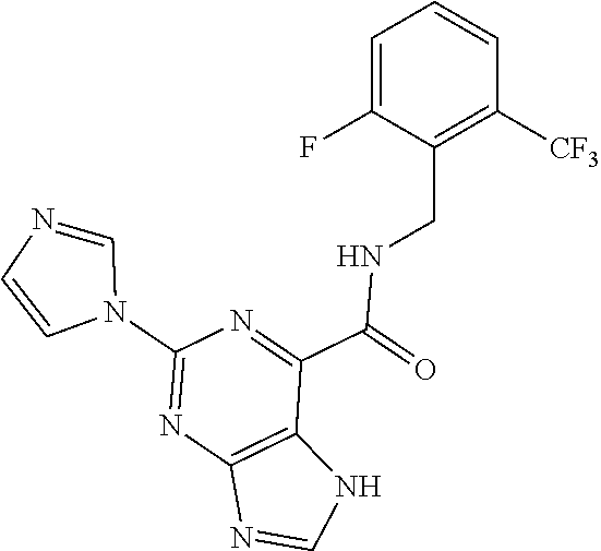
C1=C(F)C(CNC(C2=NC(N3C=NC=C3)=NC3=C2NC=N3)=O)=C([CF3])C=C1
